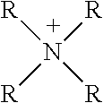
[R]N([R])([R])[R]
